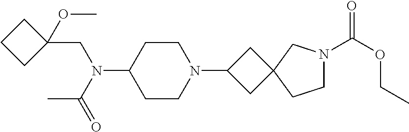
C1CN(C2CC3(C2)CCN(C(OCC)=O)C3)CCC1N(CC1(OC)CCC1)C(=O)C
